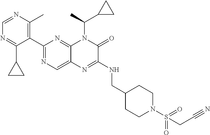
C1(C2=NC=C3C(=N2)N(C(C)C2CC2)C(=O)C(NCC2CCN(S(=O)(=O)CC#N)CC2)=N3)=C(C)N=CN=C1C1CC1
